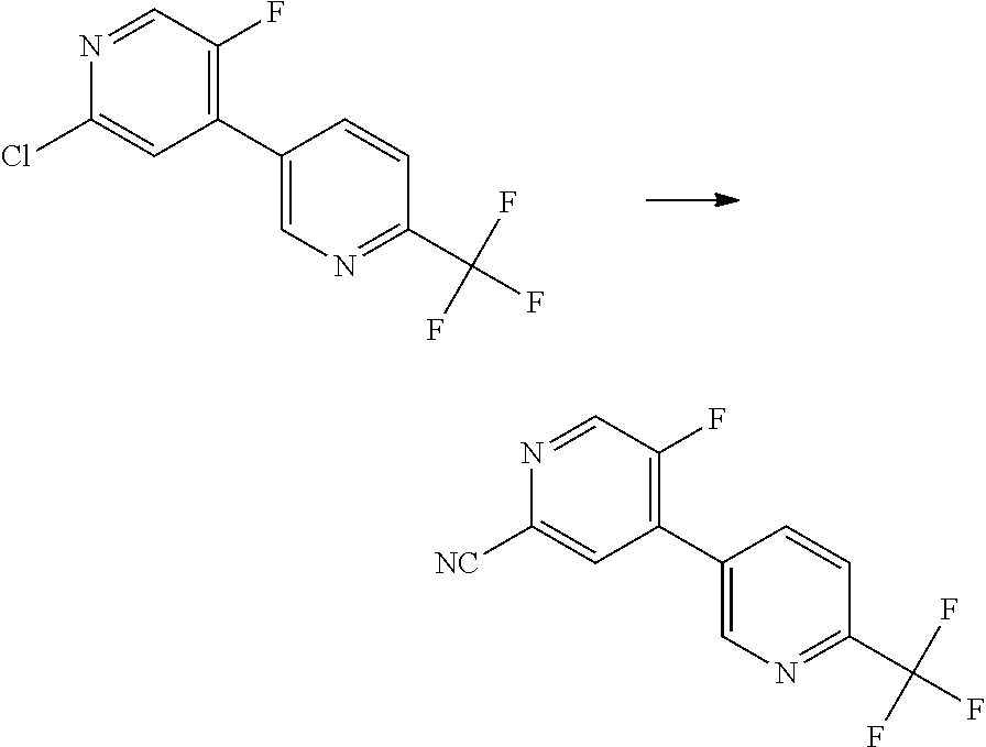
C1(C2=C(F)C=NC(Cl)=C2)=CN=C(C(F)(F)F)C=C1.C1(C2=C(F)C=NC([NC])=C2)=CN=C(C(F)(F)F)C=C1
